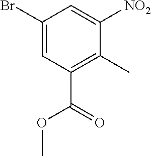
C1(Br)=CC(C(=O)OC)=C(C)C([NO2])=C1
